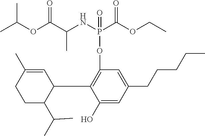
C1(C2=C(OP(NC(C(OC(C)C)=O)C)(C(OCC)=O)=O)C=C(CCCCC)C=C2O)C=C(C)CCC1C(C)C
